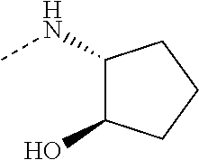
CNC1C(O)CCC1
